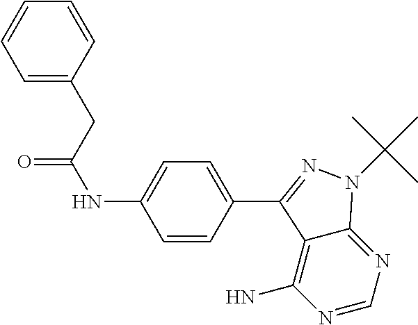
C1=C(CC(=O)NC2=CC=C(C3=NN(C(C)(C)C)C4=NC=NC(N)=C43)C=C2)C=CC=C1
